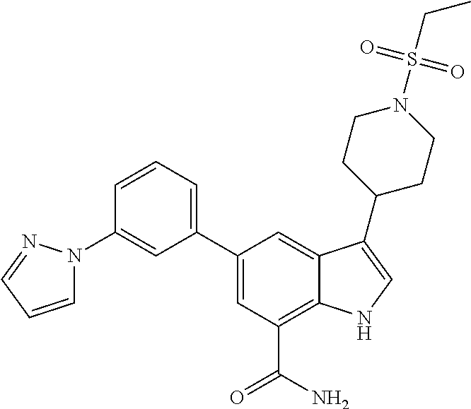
C1(C2=CC=CC(N3C=CC=N3)=C2)=CC(C(N)=O)=C2C(=C1)C(C1CCN(S(CC)(=O)=O)CC1)=CN2
